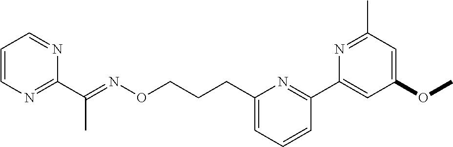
C1=CN=C(C(=NOCCCC2=CC=CC(C3=CC(OC)=CC(C)=N3)=N2)C)N=C1
